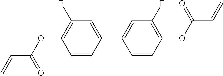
C=CC(=O)OC1=C(F)C=C(C2=CC(F)=C(OC(C=C)=O)C=C2)C=C1
